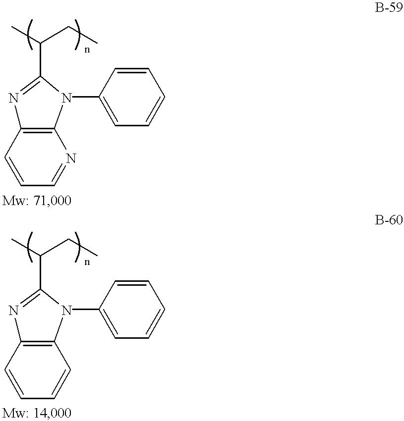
C(C)(CC)C1=NC2=C(N1C1=CC=CC=C1)N=CC=C2.C(C)(CC)C1=NC2=C(N1C1=CC=CC=C1)C=CC=C2
